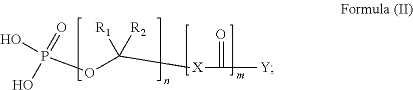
O=P(O)(O)OC([X]C(=O)[Y])([R1])[R2]
